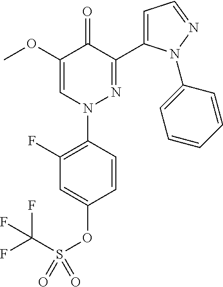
C1(OC)=CN(C2=C(F)C=C(OS(C(F)(F)F)(=O)=O)C=C2)N=C(C2=CC=NN2C2=CC=CC=C2)C1=O
